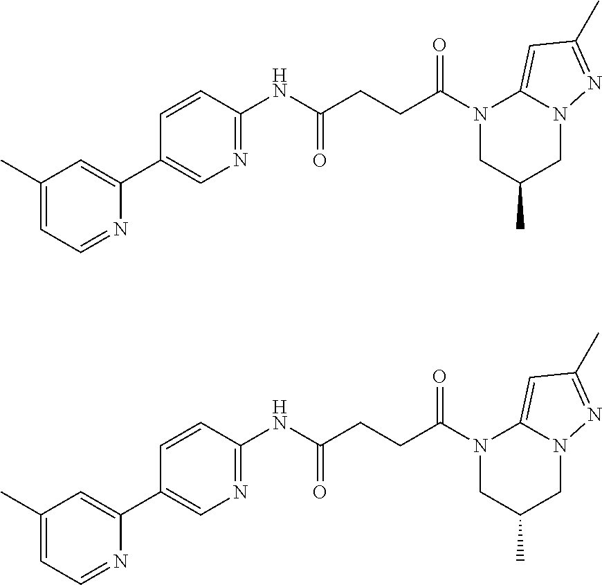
N1(C(CCC(NC2=NC=C(C3=CC(C)=CC=N3)C=C2)=O)=O)CC(C)CN2C1=CC(C)=N2.N1(C(CCC(NC2=NC=C(C3=CC(C)=CC=N3)C=C2)=O)=O)CC(C)CN2C1=CC(C)=N2
